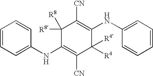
C1=CC=C(NC2=C([CN])C([R4])([R4])C(NC3=CC=CC=C3)=C([CN])C2([R8])[R8])C=C1
